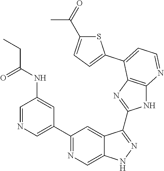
C1=NC=C(C2=NC=C3C(=C2)C(C2=NC4=C(N2)N=CC=C4C2=CC=C(C(C)=O)S2)=NN3)C=C1NC(CC)=O
